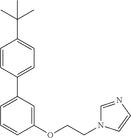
C1=CC(C2=CC=CC(OCCN3C=NC=C3)=C2)=CC=C1C(C)(C)C
